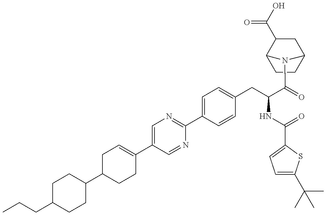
C1(C2CCC(C3=CN=C(C4=CC=C(CC(NC(=O)C5=CC=C(C(C)(C)C)S5)C(=O)N5C6CCC5C(C(=O)O)C6)C=C4)N=C3)=CC2)CCC(CCC)CC1
